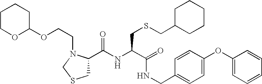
C1(C(NC(C(=O)NCC2=CC=C(OC3=CC=CC=C3)C=C2)CSCC2CCCCC2)=O)CSCN1CCOC1CCCCO1
